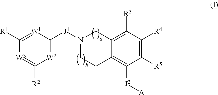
[W2]1=C([J1]N2CCC3=C([J2][A])C([R5])=C([R4])C([R3])=C3C2)[W1]=C([R1])[W3]=C1[R2]
